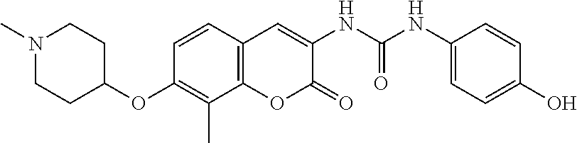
N1(C)CCC(OC2=C(C)C3=C(C=C2)C=C(NC(NC2=CC=C(O)C=C2)=O)C(=O)O3)CC1
